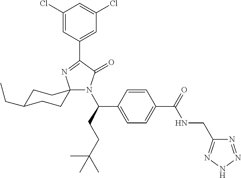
C1(Cl)=CC(C2=NC3(N(C(CCC(C)(C)C)C4=CC=C(C(NCC5=NNN=N5)=O)C=C4)C2=O)CCC(CC)CC3)=CC(Cl)=C1
